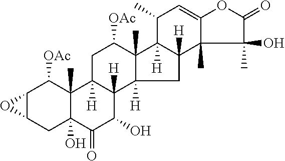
C12C(CC3(O)C(C)(C1[OAc])C1([H])C([H])(C(O)C3=O)C3([H])C(C)(C([OAc])C1)C1([H])C([H])(C3)C3(C)C(=CC1C)OC(=O)C3(C)O)O2
